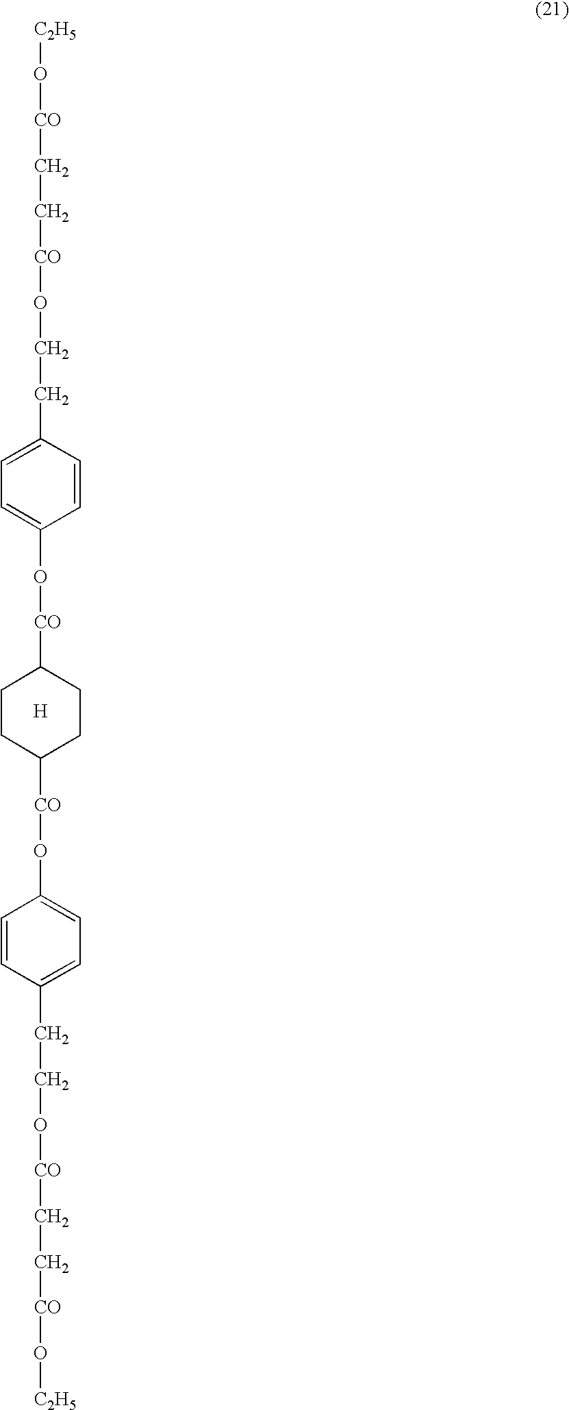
C1(CCO[CO]CC[CO]O[C2H5])=CC=C(O[CO]C2CCC([CO]OC3=CC=C(CCO[CO]CC[CO]O[C2H5])C=C3)CC2)C=C1.[H]
